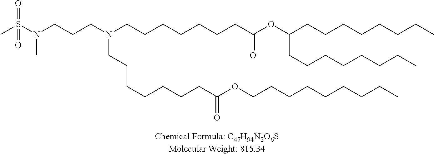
C(CN(CCCCCCCC(OC(CCCCCCCC)CCCCCCCC)=O)CCCCCCCC(OCCCCCCCCC)=O)CN(S(C)(=O)=O)C
